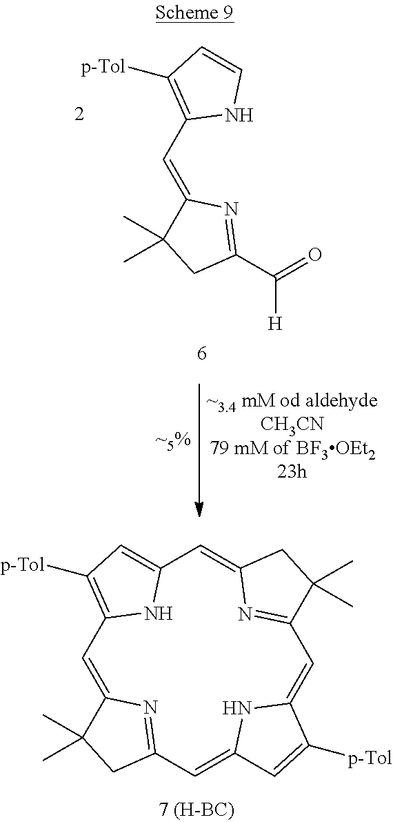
C1=C2N=C(C=C3NC(=CC4=NC(=CC5=CC([p-Tol])=C1N5)CC4(C)C)C([p-Tol])=C3)CC2(C)C.C(C1=C([p-Tol])C=CN1)=C1N=C(C([H])=O)CC1(C)C
